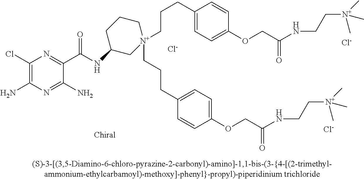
[Cl-].[Cl-].[Cl-].C1(Cl)=C(N)N=C(N)C(C(=O)NC2C[N+](CCCC3=CC=C(OCC(NCC[N+](C)(C)C)=O)C=C3)(CCCC3=CC=C(OCC(NCC[N+](C)(C)C)=O)C=C3)CCC2)=N1
